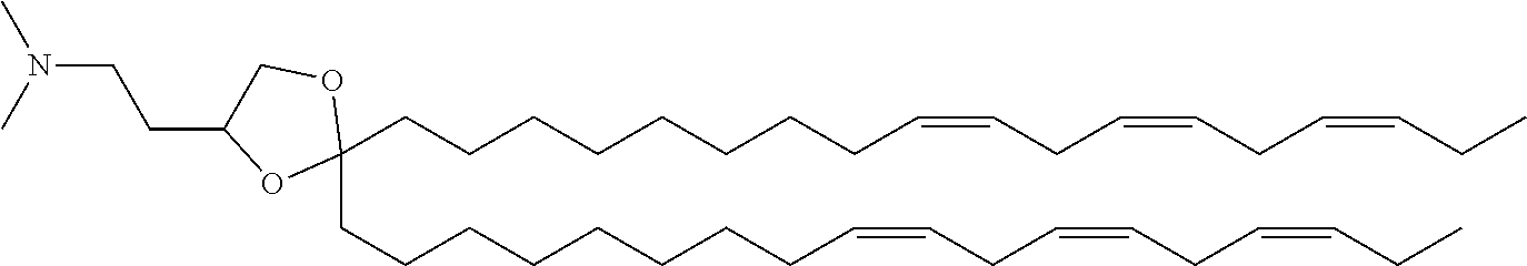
C1(CCCCCCCCC=CCC=CCC=CCC)(CCCCCCCCC=CCC=CCC=CCC)OCC(CCN(C)C)O1
